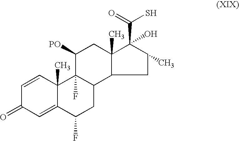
C1=CC2(C)C(=CC1=O)C(F)CC1C2(F)C([PO])CC2(C)C(C(S)=O)(O)C(C)CC12
